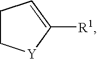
C1CC=C([R1])[Y]1
